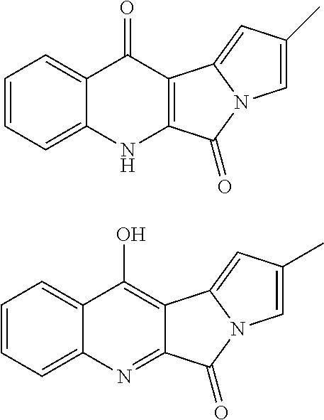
C1=CC=C2C(=C1)C(=O)C1=C(N2)C(=O)N2C1=CC(C)=C2.C1=CC=C2C(=C1)C(O)=C1C(=N2)C(=O)N2C1=CC(C)=C2
